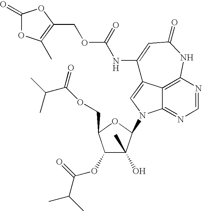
C12=C3N=CN=C1N(C1C(C)(O)C(OC(C(C)C)=O)C(COC(C(C)C)=O)O1)C=C2C(NC(=O)OCC1=C(C)OC(=O)O1)=CC(=O)N3
